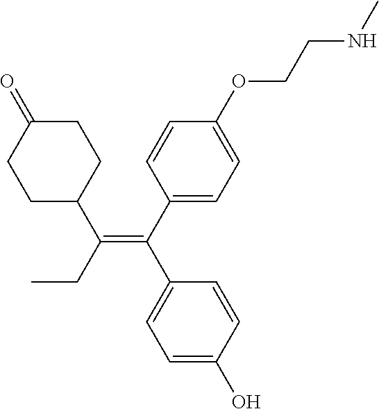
C1C(C(CC)=C(C2=CC=C(OCCNC)C=C2)C2=CC=C(O)C=C2)CCC(=O)C1
